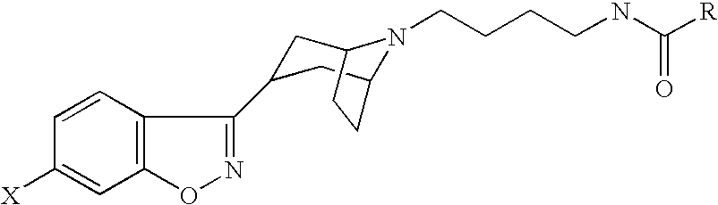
C1([X])=CC2=C(C=C1)C(C1CC3N(CCCCNC([R])=O)C(C1)CC3)=NO2
